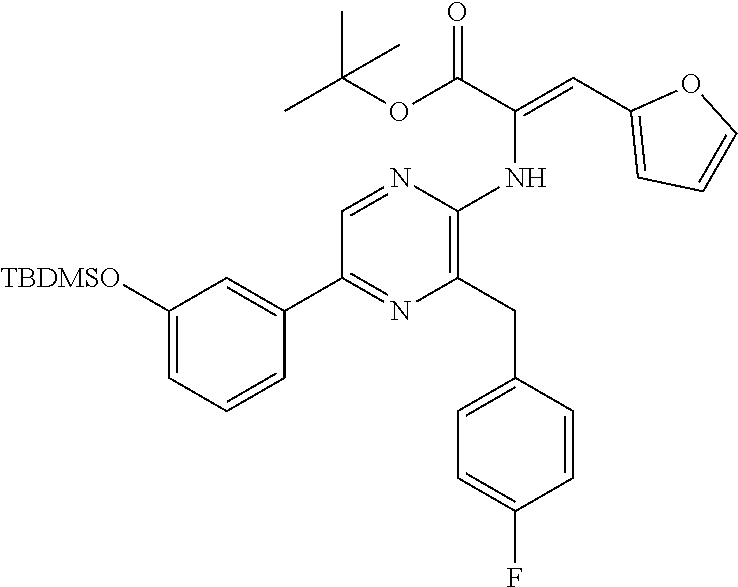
C1([TBDMSO])=CC=CC(C2=NC(CC3=CC=C(F)C=C3)=C(NC(=CC3=CC=CO3)C(OC(C)(C)C)=O)N=C2)=C1
